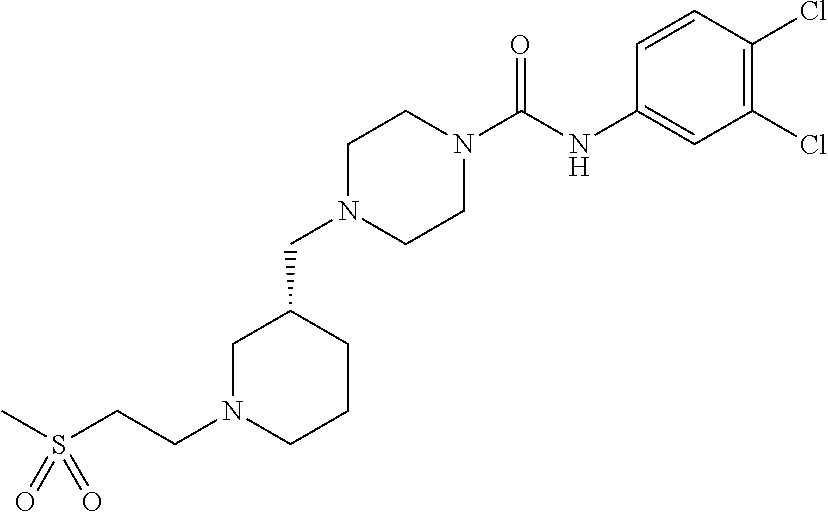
C1(Cl)=C(Cl)C=CC(NC(N2CCN(CC3CN(CCS(C)(=O)=O)CCC3)CC2)=O)=C1
